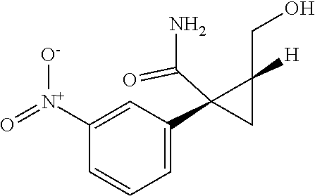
C1([N+](=O)[O-])=CC(C2(C(N)=O)CC2([H])CO)=CC=C1
